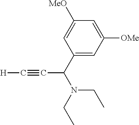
[H]C#CC(N(CC)CC)C1=CC([OMe])=CC([MeO])=C1
